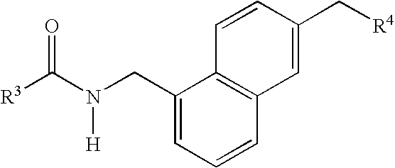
C1(CN(C([R3])=O)[H])=CC=CC2=C1C=CC(C[R4])=C2
